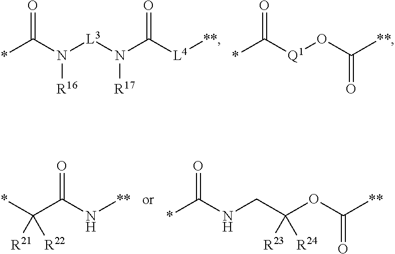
*C(N([L3]N(C([L4][**])=O)[R17])[R16])=O.*C([Q1]OC([**])=O)=O.C(C(N[**])=O)(*)([R21])[R22].C(NCC(OC([**])=O)([R23])[R24])(=O)*
